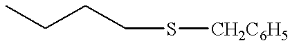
CCCCS[CH2C6H5]
